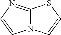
C12=NC=CN1C=CS2
